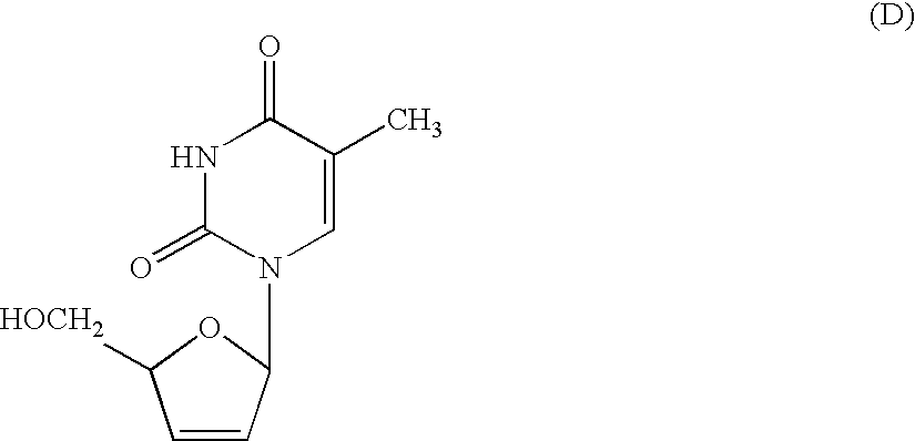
N1(C2C=CC([HOCH2])O2)C=C(C)C(=O)NC1=O
